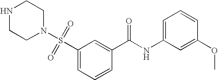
N1CCN(S(=O)(=O)C2=CC=CC(C(NC3=CC=CC(OC)=C3)=O)=C2)CC1
